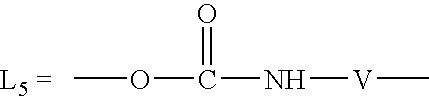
COC(N[V]C)=O
